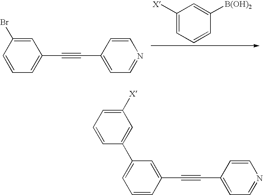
C1([X])=CC=CC([B(OH)2])=C1.C1=C(Br)C=CC=C1C#CC1=CC=NC=C1.C1=C(C#CC2=CC=NC=C2)C=CC=C1C1=CC([X])=CC=C1
